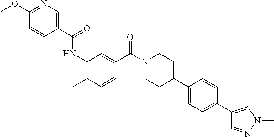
C1(C(=O)NC2=C(C)C=CC(C(N3CCC(C4=CC=C(C5=CN(C)N=C5)C=C4)CC3)=O)=C2)=CN=C(OC)C=C1
